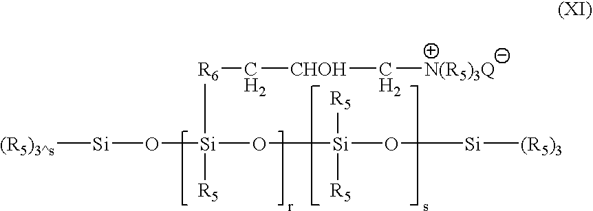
[(R5)3^s][Si]O[Si]([R5])([R6]C[CHOH]C[N(R5)3Q])O[Si]([R5])([R5])O[Si][(R5)3]
